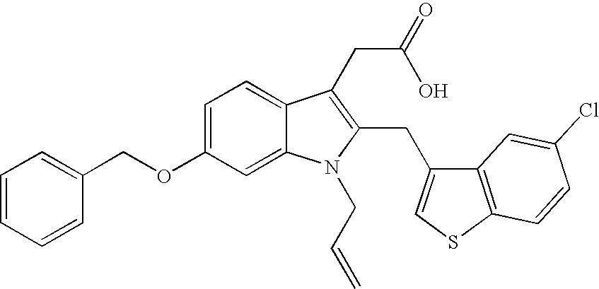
C1(OCC2=CC=CC=C2)=CC=C2C(=C1)N(CC=C)C(CC1=CSC3=C1C=C(Cl)C=C3)=C2CC(=O)O
